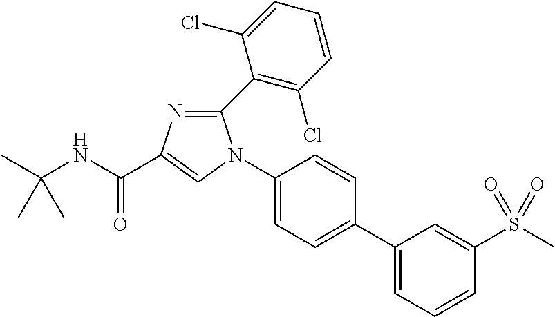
CC(NC(=O)C1=CN(C2=CC=C(C3=CC=CC(S(C)(=O)=O)=C3)C=C2)C(C2=C(Cl)C=CC=C2Cl)=N1)(C)C
